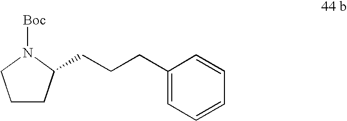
C1CC(CCCC2=CC=CC=C2)N([Boc])C1
